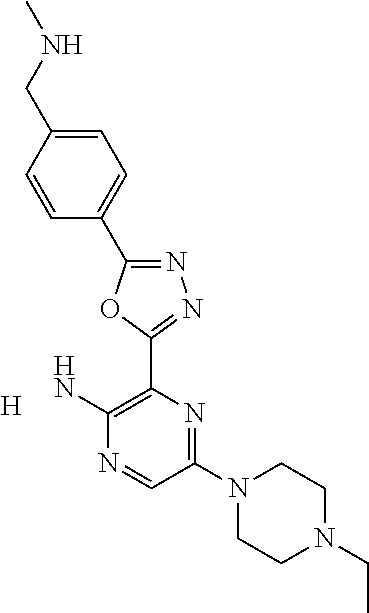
[H].C1(N2CCN(CC)CC2)=NC(C2=NN=C(C3=CC=C(CNC)C=C3)O2)=C(N)N=C1
